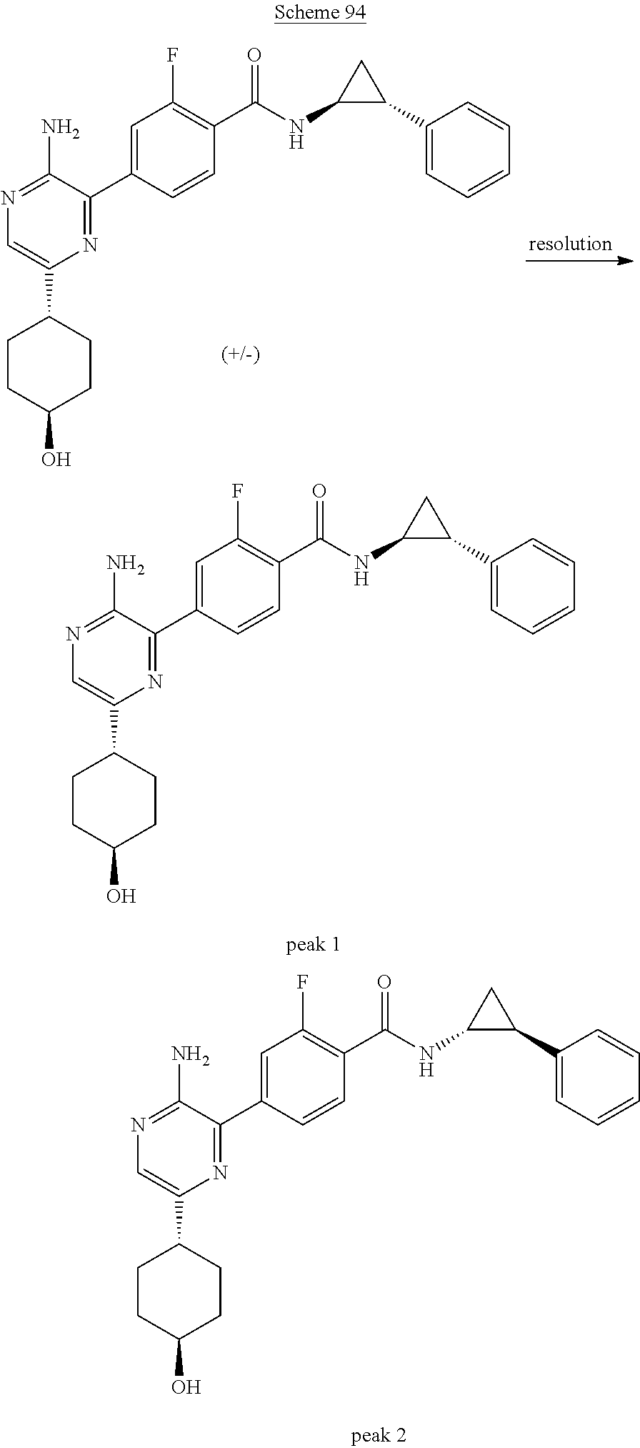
C1=C(C2=NC(C3CCC(O)CC3)=CN=C2N)C=CC(C(NC2C(C3=CC=CC=C3)C2)=O)=C1F.C1=C(C2=NC(C3CCC(O)CC3)=CN=C2N)C=CC(C(NC2C(C3=CC=CC=C3)C2)=O)=C1F.C1=C(C2=NC(C3CCC(O)CC3)=CN=C2N)C=CC(C(NC2C(C3=CC=CC=C3)C2)=O)=C1F
